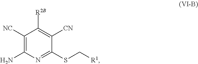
C1([NC])=C(N)N=C(SC[R1])C([CN])=C1[R2B]
